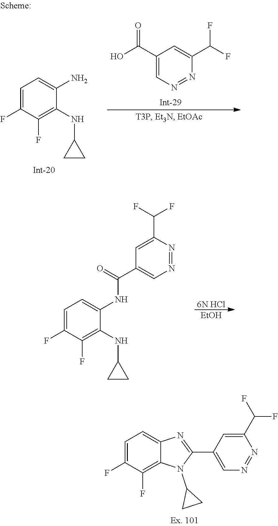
C1=C(F)C(F)=C2C(=C1)N=C(C1=CN=NC(C(F)F)=C1)N2C1CC1.C1(C(O)=O)=CN=NC(C(F)F)=C1.C1=C(F)C(F)=C(NC2CC2)C(N)=C1.C1=C(F)C(F)=C(NC2CC2)C(NC(C2=CN=NC(C(F)F)=C2)=O)=C1.[EtOH].[6N HCl]
